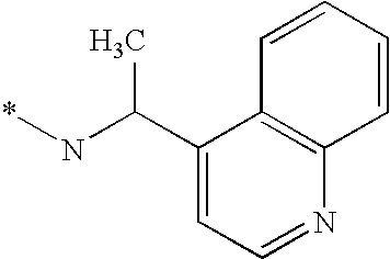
C1(C(N*)C)=CC=NC2=C1C=CC=C2
